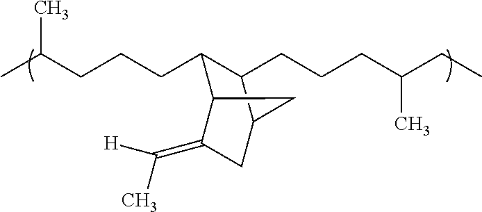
CC(CCCC1C2C(=C(C)[H])CC(C1CCCC(CC)C)C2)C
